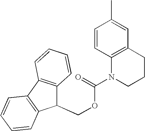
C12=C(C=C(C)C=C1)CCCN2C(OCC1C2=C(C3=C1C=CC=C3)C=CC=C2)=O
